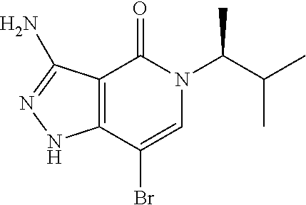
C1(=O)C2=C(C(Br)=CN1C(C(C)C)C)NN=C2N
